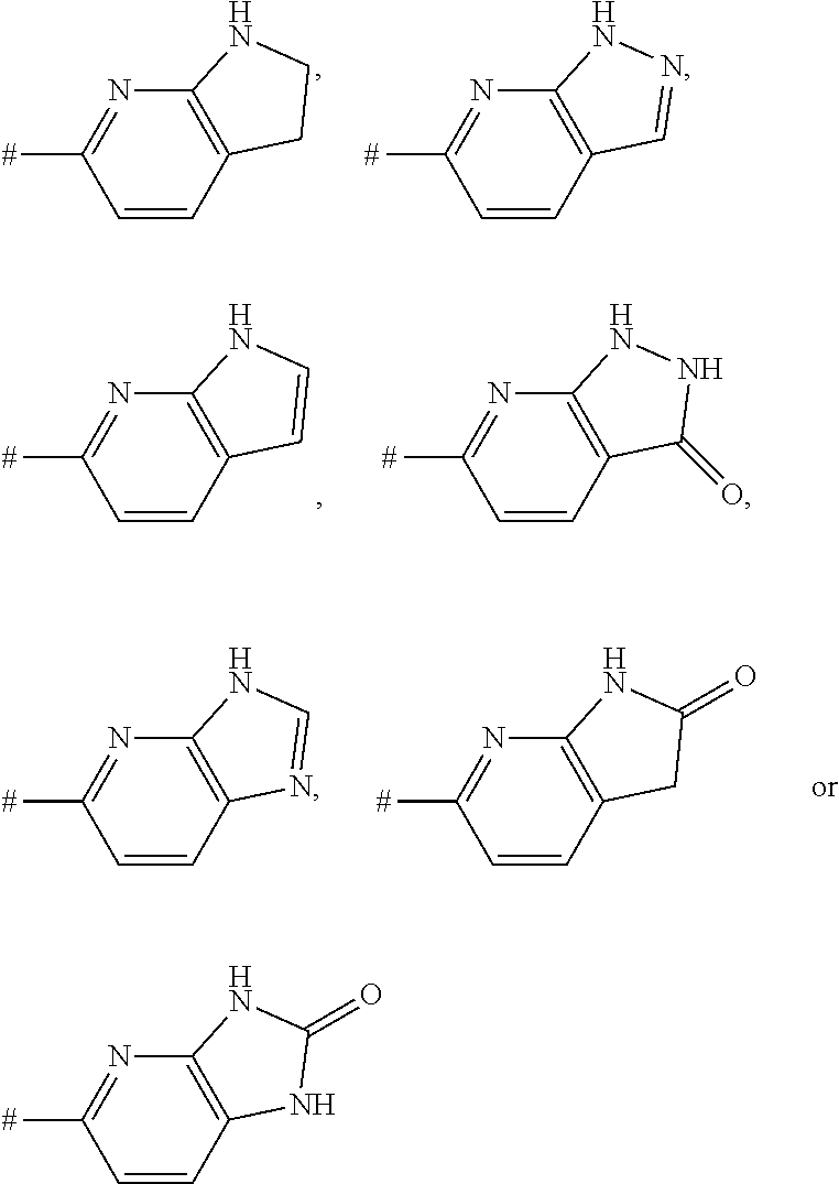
C1=CC2=C(N=C1[#])NCC2.C1=CC2=C(N=C1[#])NN=C2.C1=CC2=C(N=C1[#])NC=C2.C1=CC2=C(N=C1[#])NNC2=O.C1=CC2=C(N=C1[#])NC=N2.C1=CC2=C(N=C1[#])NC(=O)C2.C1=CC2=C(N=C1[#])NC(=O)N2
